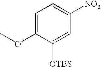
C1=C(OC)C([OTBS])=CC([NO2])=C1
